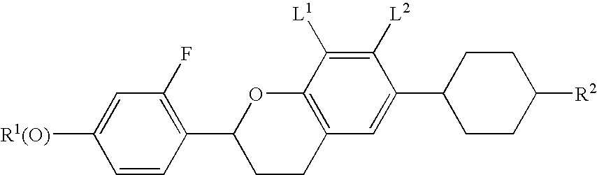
C1CC2=C(OC1C1=C(F)C=C([R1(O)])C=C1)C([L1])=C([L2])C(C1CCC([R2])CC1)=C2
